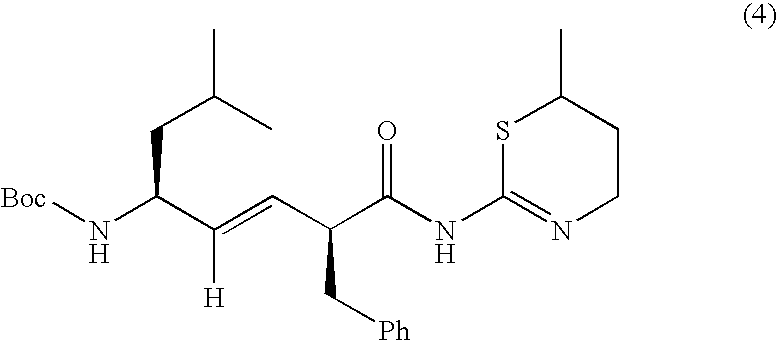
[Boc]NC(C(=CC(C(NC1=NCCC(C)S1)=O)C[Ph])[H])CC(C)C
